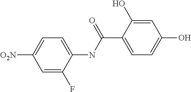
C1=C(F)C(NC(C2=CC=C(O)C=C2O)=O)=CC=C1[O2N]
